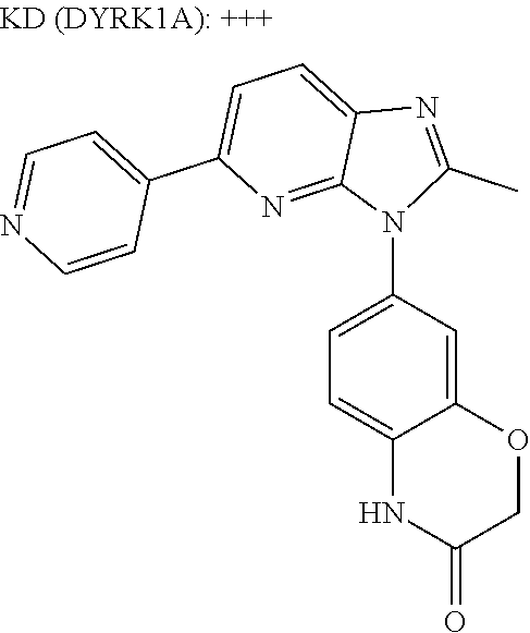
C1(C2=CC=C3C(=N2)N(C2=CC=C4C(=C2)OCC(=O)N4)C(C)=N3)=CC=NC=C1
